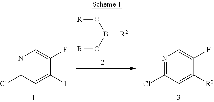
O(B(O[R])[R2])[R].N1=C(Cl)C=C([R2])C(F)=C1.N1=C(Cl)C=C(I)C(F)=C1
